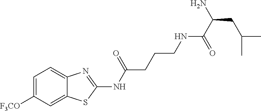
C1=C([F3CO])C=C2C(=C1)N=C(NC(CCCNC(C(N)CC(C)C)=O)=O)S2
